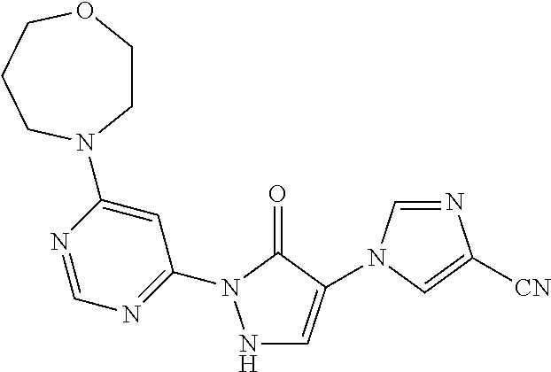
N1C=C(N2C=NC([CN])=C2)C(=O)N1C1=NC=NC(N2CCOCCC2)=C1
